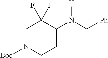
C1N([Boc])CCC(N(C[Ph])[H])C1(F)F
